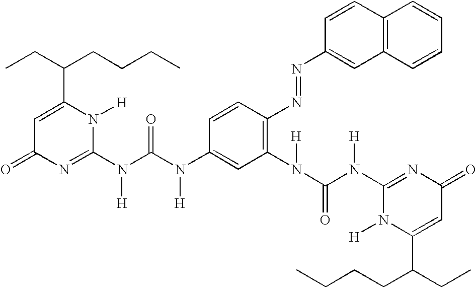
C1=C(C(CC)CCCC)N([H])C(N(C(N([H])C2=CC(N(C(N(C3=NC(=O)C=C(C(CC)CCCC)N3[H])[H])=O)[H])=C(N=NC3=CC4=C(C=C3)C=CC=C4)C=C2)=O)[H])=NC1=O
